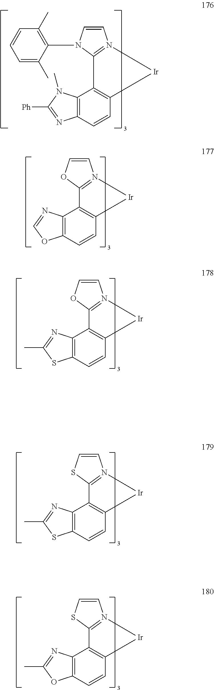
C1=CN(C2=C(C)C=CC=C2C)C2=N1[Ir]C1=C2C2=C(C=C1)N=C([Ph])N2C.C1=COC2=N1[Ir]C1=C2C2=C(C=C1)OC=N2.C1=COC2=N1[Ir]C1=C2C2=C(C=C1)SC(C)=N2.C1=CSC2=N1[Ir]C1=C2C2=C(C=C1)SC(C)=N2.C1=CSC2=N1[Ir]C1=C2C2=C(C=C1)OC(C)=N2
